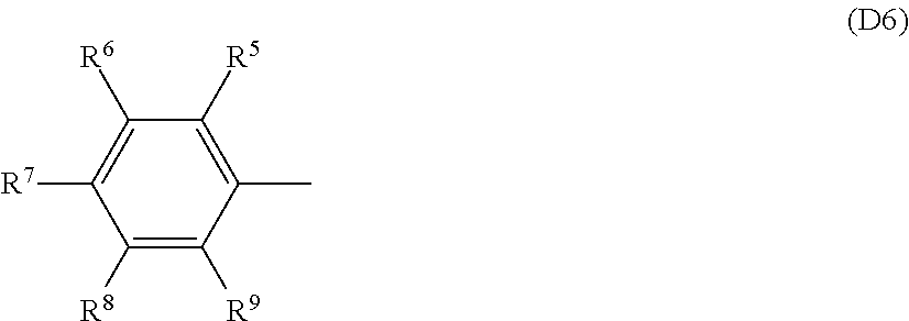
C1([R8])=C([R9])C(C)=C([R5])C([R6])=C1[R7]
